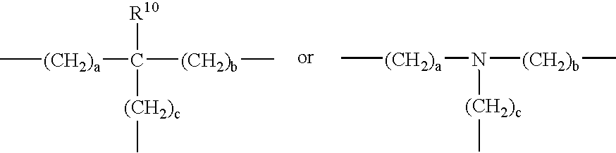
C[(CH2)a]C([R10])([(CH2)c]C)[(CH2)b]C.C[(CH2)a]N([(CH2)c]C)[(CH2)b]C
